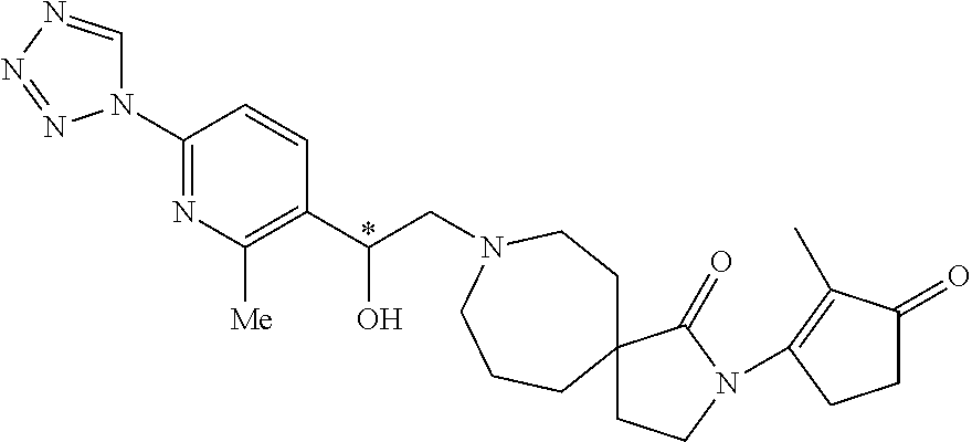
C1C(=O)C(C)=C(N2CCC3(C2=O)CCN(CC(C2=C([Me])N=C(N4C=NN=N4)C=C2)O)CCC3)C1
